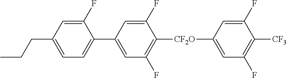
C1(F)=CC(CCC)=CC=C1C1=CC(F)=C([CF2O]C2=CC(F)=C([CF3])C(F)=C2)C(F)=C1
